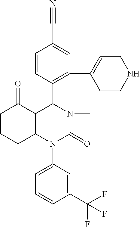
C12=C(N(C3=CC=CC(C(F)(F)F)=C3)C(=O)N(C)C1C1=C(C3=CCNCC3)C=C(C#N)C=C1)CCCC2=O
